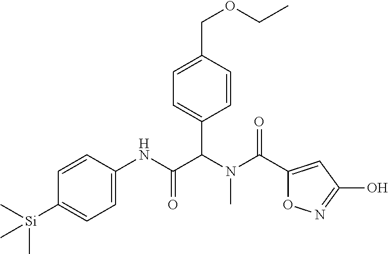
C1=CC(NC(=O)C(N(C(C2=CC(O)=NO2)=O)C)C2=CC=C(COCC)C=C2)=CC=C1[Si](C)(C)C
